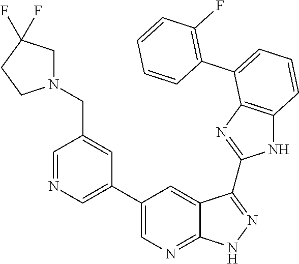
C1=NC=C(C2=CN=C3C(=C2)C(C2=NC4=C(N2)C=CC=C4C2=C(F)C=CC=C2)=NN3)C=C1CN1CC(F)(F)CC1
